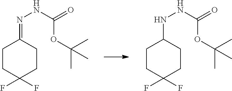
C1CC(F)(F)CCC1NNC(=O)OC(C)(C)C.C1CC(F)(F)CCC1=NNC(=O)OC(C)(C)C
